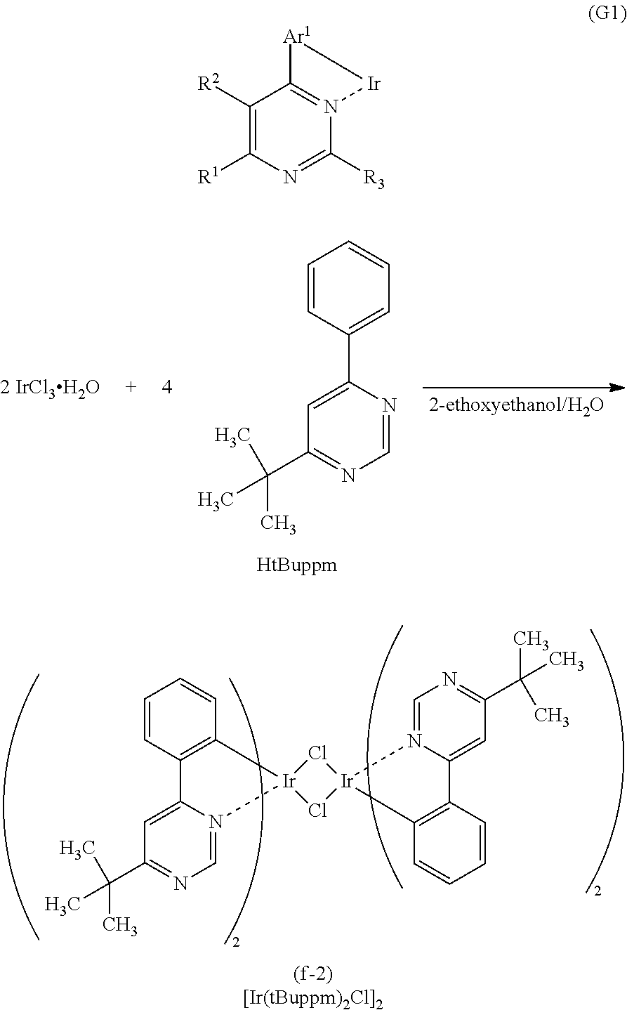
C1=NC(C2=CC=CC=C2)=CC(C(C)(C)C)=N1.[2 IrCl3H2O].C1=N2C(=CC(C(C)(C)C)=N1)C1=C(C=CC=C1)[Ir]21Cl[Ir]2(Cl1)N1=CN=C(C(C)(C)C)C=C1C1=C2C=CC=C1.C1([R2])=C([R1])N=C([R3])N2=C1[Ar1][Ir]2
